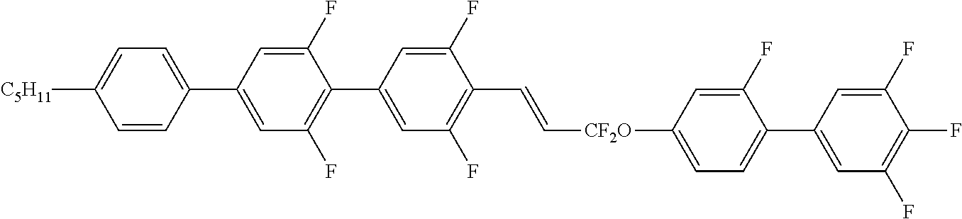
C1=C(C2=CC(F)=C(C3=CC(F)=C(C=C[CF2O]C4=CC=C(C5=CC(F)=C(F)C(F)=C5)C(F)=C4)C(F)=C3)C(F)=C2)C=CC([C5H11])=C1
